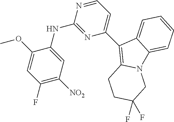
N12C3=CC=CC=C3C(C3=CC=NC(NC4=CC([NO2])=C(F)C=C4OC)=N3)=C1CCC(F)(F)C2
